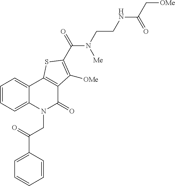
C1(C(=O)CN2C(=O)C3=C(C4=CC=CC=C24)SC(C(N(CCNC(C[OMe])=O)[Me])=O)=C3[OMe])=CC=CC=C1
